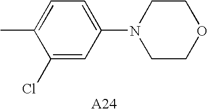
C1(Cl)=CC(N2CCOCC2)=CC=C1C
